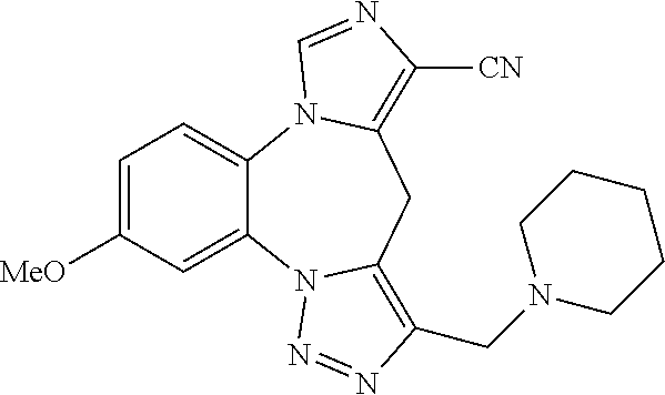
C1=C([MeO])C=C2C(=C1)N1C(=C([CN])N=C1)CC1=C(CN3CCCCC3)N=NN21
